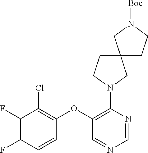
C1(F)=C(F)C=CC(OC2=C(N3CC4(CC3)CCN([Boc])C4)N=CN=C2)=C1Cl
